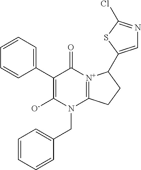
C1=CC(C2=C([O-])N(CC3=CC=CC=C3)C3=[N+](C2=O)C(C2=CN=C(Cl)S2)CC3)=CC=C1
